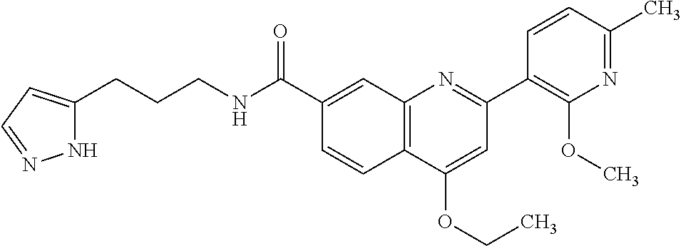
C1(C(NCCCC2=CC=NN2)=O)=CC2=C(C=C1)C(OCC)=CC(C1=C(OC)N=C(C)C=C1)=N2
